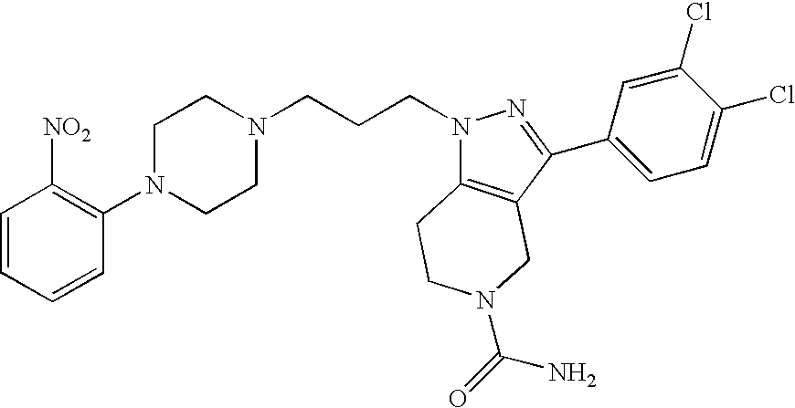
C1=CC=CC(N2CCN(CCCN3C4=C(C(C5=CC=C(Cl)C(Cl)=C5)=N3)CN(C(=O)N)CC4)CC2)=C1[NO2]
